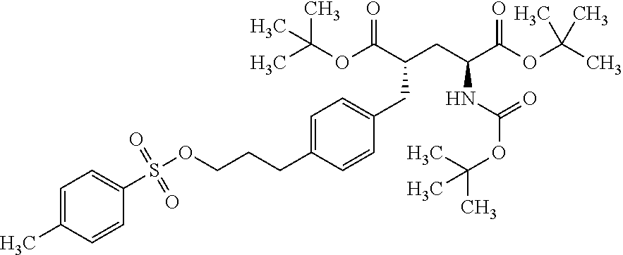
C1=C(C)C=CC(S(OCCCC2=CC=C(CC(CC(C(OC(C)(C)C)=O)NC(OC(C)(C)C)=O)C(OC(C)(C)C)=O)C=C2)(=O)=O)=C1
